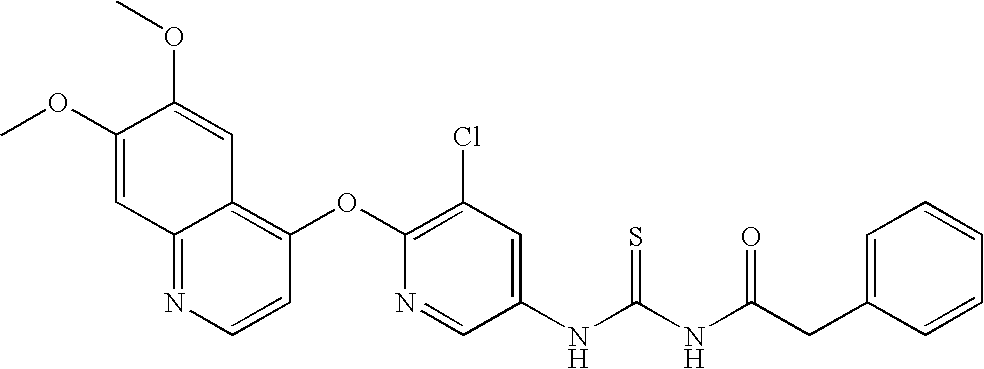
COC1=CC2=NC=CC(OC3=C(Cl)C=C(NC(NC(CC4=CC=CC=C4)=O)=S)C=N3)=C2C=C1OC
